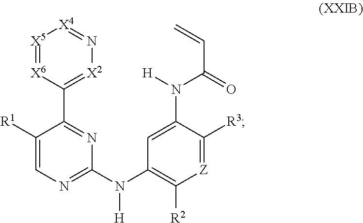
C1([R1])=CN=C(N(C2=C([R2])[Z]=C([R3])C(N([H])C(=O)C=C)=C2)[H])N=C1C1=[X2]N=[X4][X5]=[X6]1
